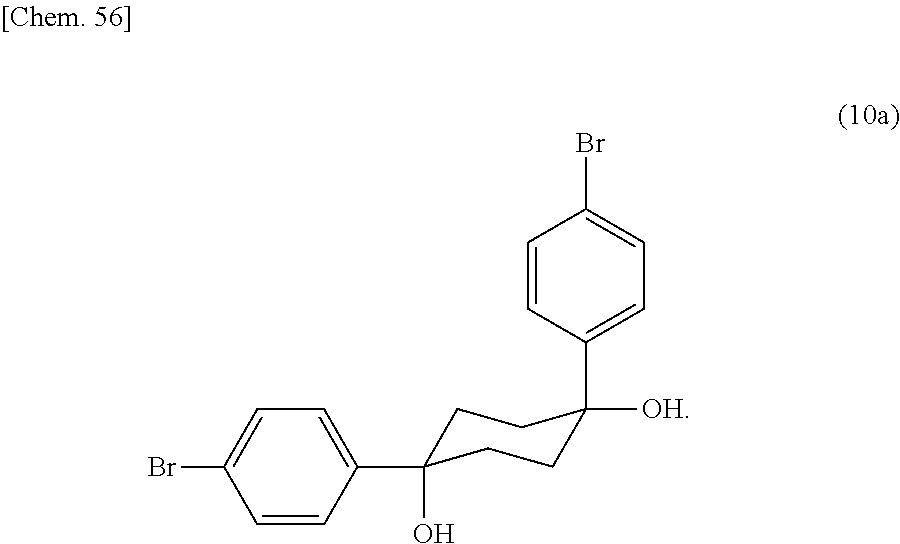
C1=CC(C2([OH])CCC(O)(C3=CC=C(Br)C=C3)CC2)=CC=C1Br
